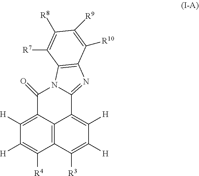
C12=C3C(=C([H])C([H])=C1[R4])C(=O)N1C(=NC4=C1C([R7])=C([R8])C([R9])=C4[R10])C3=C([H])C([H])=C2[R3]
